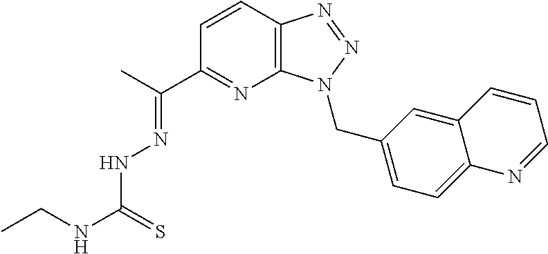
C1=CC2=C(N=C1C(C)=NNC(NCC)=S)N(CC1=CC=C3C(=C1)C=CC=N3)N=N2
